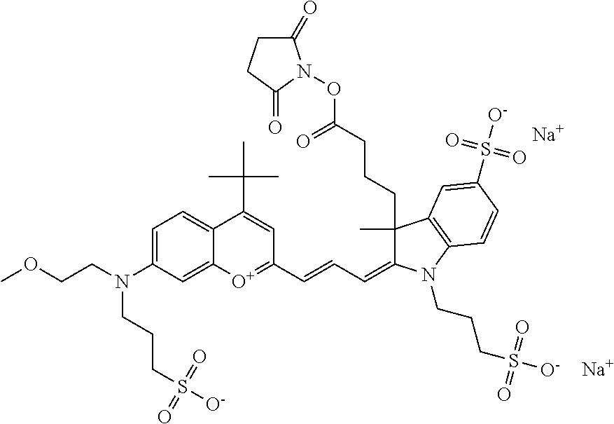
[Na].[Na].COCCN(CCCS([O-])(=O)=O)C1=CC=C2C(=C1)[O+]=C(C=CC=C1C(C)(CCCC(ON3C(=O)CCC3=O)=O)C3=C(N1CCCS([O-])(=O)=O)C=CC(S([O-])(=O)=O)=C3)C=C2C(C)(C)C
